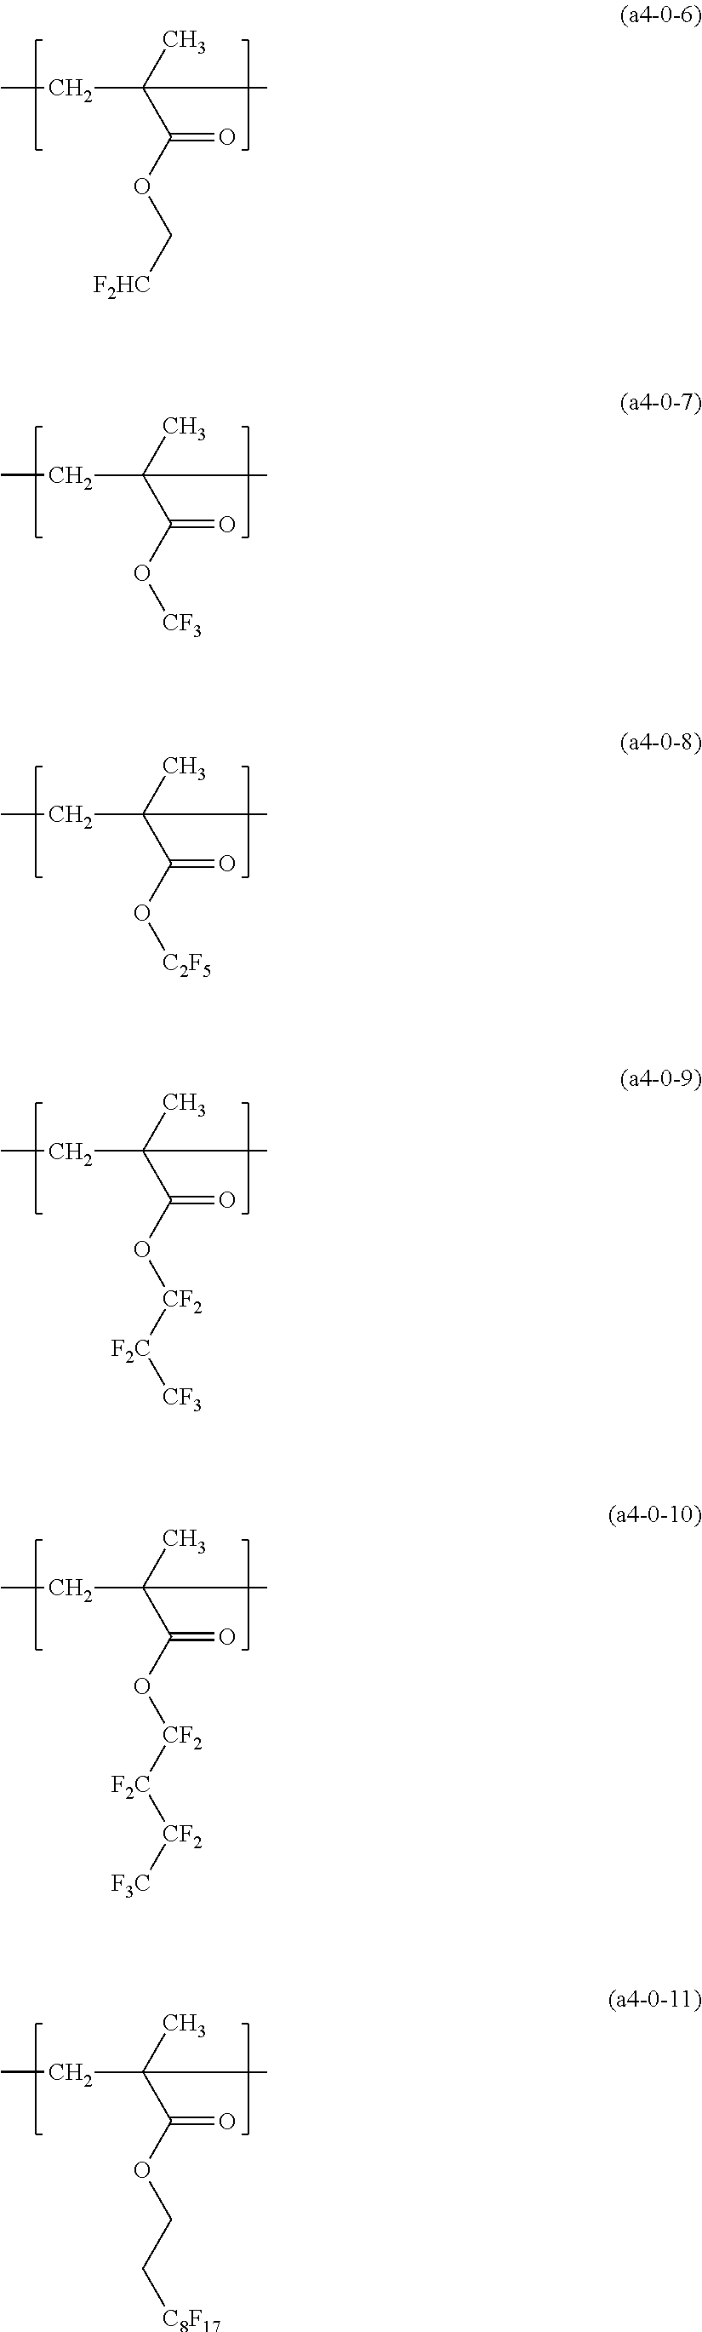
C(C(C)(C)C(OC[F2HC])=O)C.C(C(C)(C)C(O[CF3])=O)C.C(C(C)(C)C(O[C2F5])=O)C.C(C(C)(C)C(O[CF2][F2C][CF3])=O)C.C(C(C)(C)C(O[CF2][F2C][CF2][F3C])=O)C.C(C(C)(C)C(OCC[C8F17])=O)C
